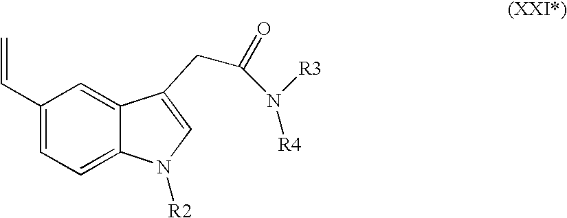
C1=C2C(=CC(C=C)=C1)C(CC(N([R3])[R4])=O)=CN2[R2]
